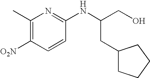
C1(C)=C([O2N])C=CC(NC(CO)CC2CCCC2)=N1
